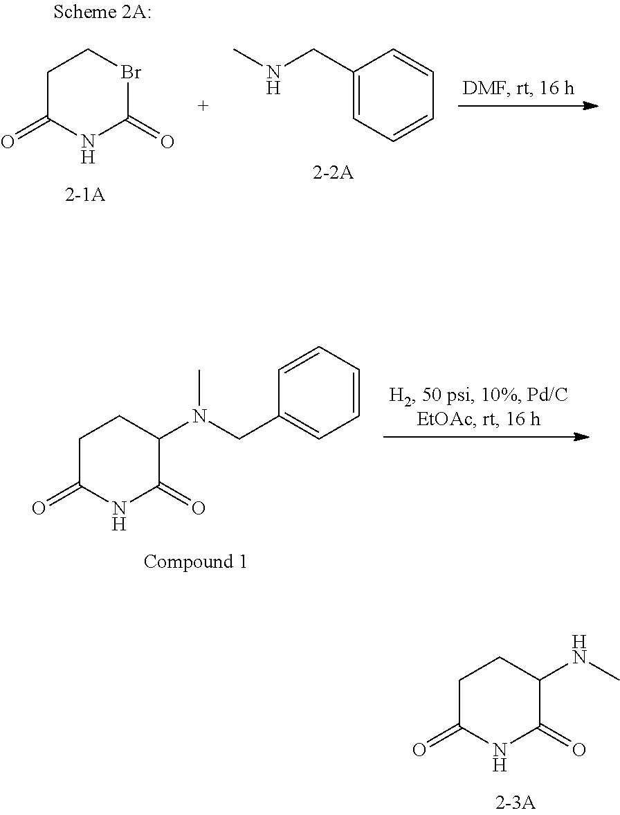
C1C(=O)NC(=O)C(N(CC2=CC=CC=C2)C)C1.C1C(=O)NC(=O)C(NC)C1.C1C(=O)NC(=O)BrC1.C1(CNC)=CC=CC=C1
